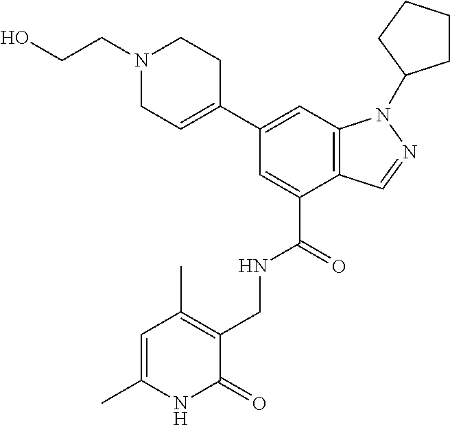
C1(C2=CCN(CCO)CC2)=CC2=C(C(C(=O)NCC3=C(C)C=C(C)NC3=O)=C1)C=NN2C1CCCC1
